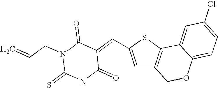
S1C(C=C2C(=O)N(CC=C)C(=S)NC2=O)=CC2=C1C1=CC(Cl)=CC=C1OC2
